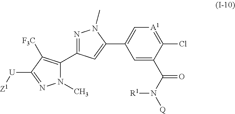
N1(C)C(C2=NN(C)C(C3=C[A1]=C(Cl)C(C(N([Q])[R1])=O)=C3)=C2)=C([F3C])C([U][Z1])=N1
